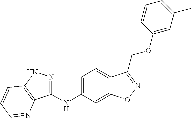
C1=C(NC2=NNC3=C2N=CC=C3)C=C2C(=C1)C(COC1=CC(C)=CC=C1)=NO2
